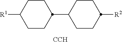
C1CC([R1])CCC1C1CCC([R2])CC1.[CCH]
